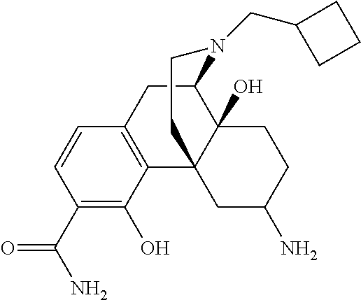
C1(C(N)=O)=C(O)C2=C(C=C1)CC1C3(O)C2(CC(N)CC3)CCN1CC1CCC1
